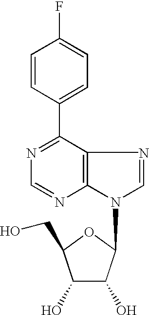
C1(C2=CC=C(F)C=C2)=NC=NC2=C1N=CN2C1C(O)C(O)C(CO)O1
